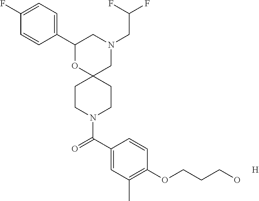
C1(C2=CC=C(F)C=C2)OC2(CN(CC(F)F)C1)CCN(C(C1=CC(C)=C(OCCCO)C=C1)=O)CC2.[H]
